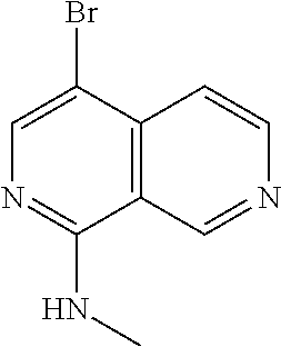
C12=C(C(Br)=CN=C1NC)C=CN=C2
